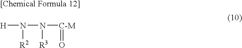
[H]N(N([C-M]=O)[R3])[R2]
